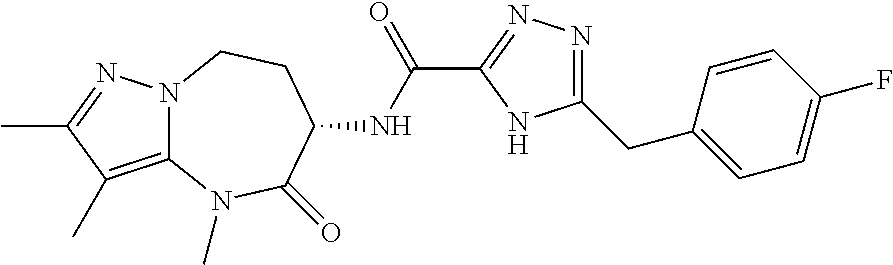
N12C(=C(C)C(C)=N1)N(C)C(=O)C(NC(C1=NN=C(CC3=CC=C(F)C=C3)N1)=O)CC2
